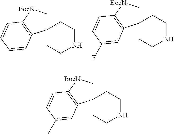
C12(CCNCC1)C[BocN]C1=C2C=CC=C1.C12(CCNCC1)C[BocN]C1=C2C=C(F)C=C1.C12(CCNCC1)C[BocN]C1=C2C=C(C)C=C1
